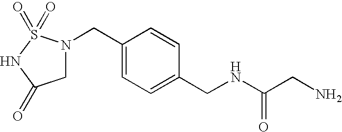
C1C(=O)NS(=O)(=O)N1CC1=CC=C(CNC(CN)=O)C=C1
